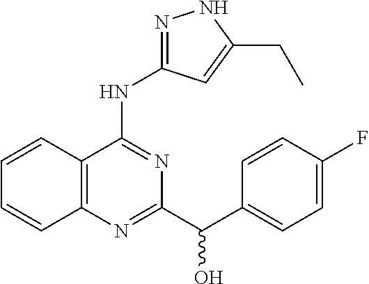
C1=CC2=C(C=C1)N=C(C(C1=CC=C(F)C=C1)O)N=C2NC1=NNC(CC)=C1
